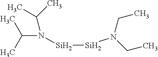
N(C(C)C)(C(C)C)[Si][Si]N(CC)CC
